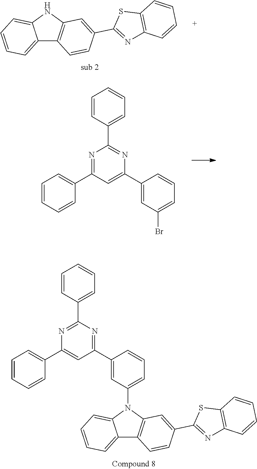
C12=CC=CC=C1NC1=C2C=CC(C2=NC3=C(S2)C=CC=C3)=C1.C1(C2=CC=CC=C2)=NC(C2=CC=CC=C2)=NC(C2=CC(Br)=CC=C2)=C1.C1(C2=CC(N3C4=C(C5=CC=CC=C53)C=CC(C3=NC5=C(S3)C=CC=C5)=C4)=CC=C2)=NC(C2=CC=CC=C2)=NC(C2=CC=CC=C2)=C1
